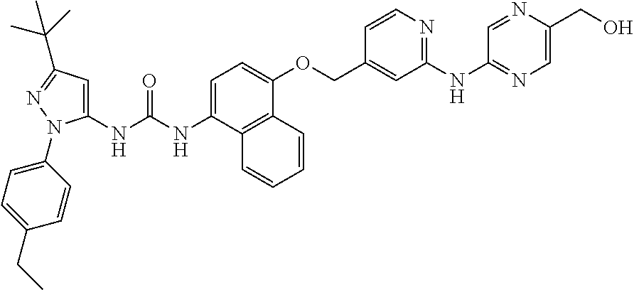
C1=C(NC(NC2=CC(C(C)(C)C)=NN2C2=CC=C(CC)C=C2)=O)C2=C(C(OCC3=CC(NC4=NC=C(CO)N=C4)=NC=C3)=C1)C=CC=C2
